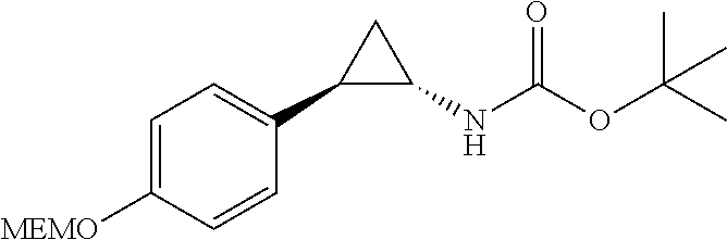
C1=C([MEMO])C=CC(C2C(NC(=O)OC(C)(C)C)C2)=C1
